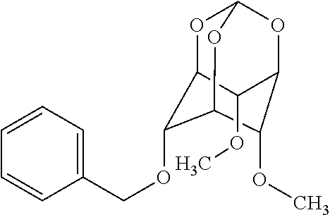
C1=CC=C(COC2C3OC4OC(C(OC)C2O4)C3OC)C=C1
